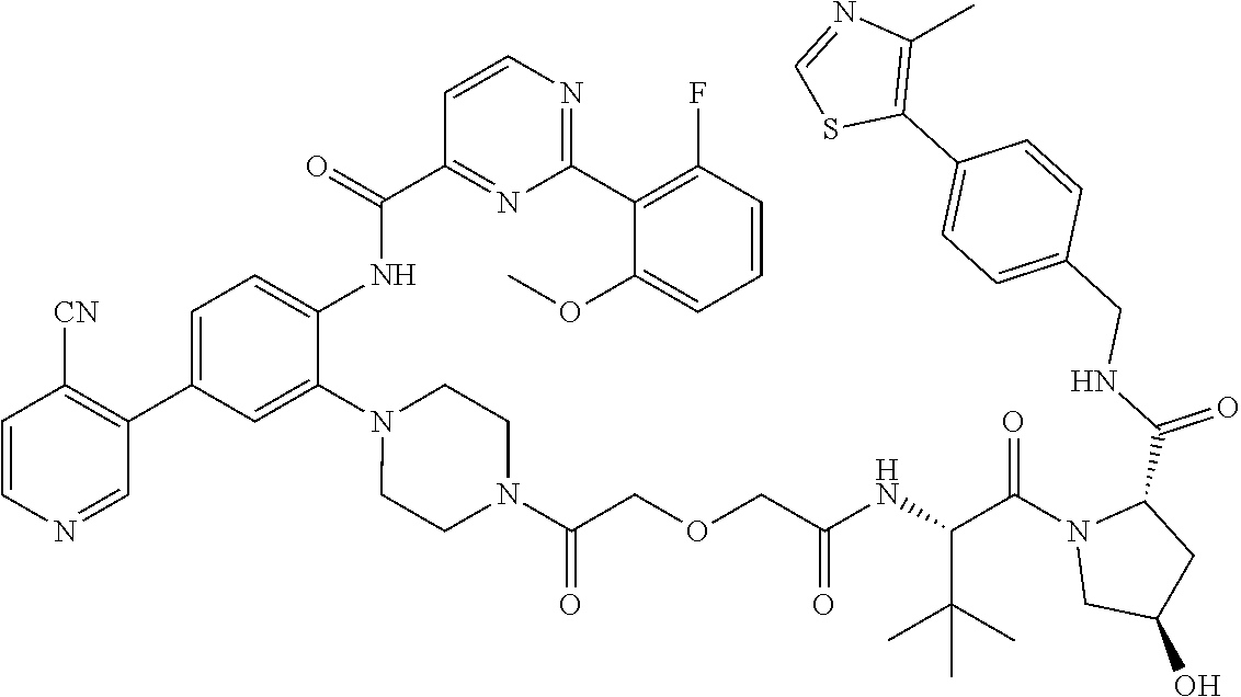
C1=CN=CC(C2=CC=C(NC(C3=NC(C4=C(F)C=CC=C4OC)=NC=C3)=O)C(N3CCN(C(COCC(NC(C(N4CC(O)CC4C(NCC4=CC=C(C5=C(C)N=CS5)C=C4)=O)=O)C(C)(C)C)=O)=O)CC3)=C2)=C1[CN]
